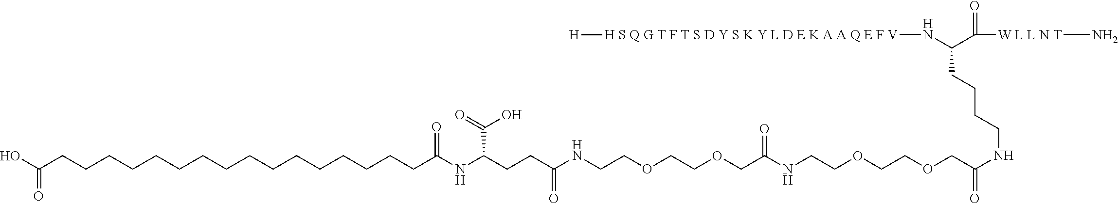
C(COCCOCCNC(CCC(NC(CCCCCCCCCCCCCCCCC(O)=O)=O)C(O)=O)=O)(=O)NCCOCCOCC(=O)NCCCCC(N[H S Q G T F T S D Y S K Y L D E K A A Q E F V][H])C(=O)[W L L N T]N
